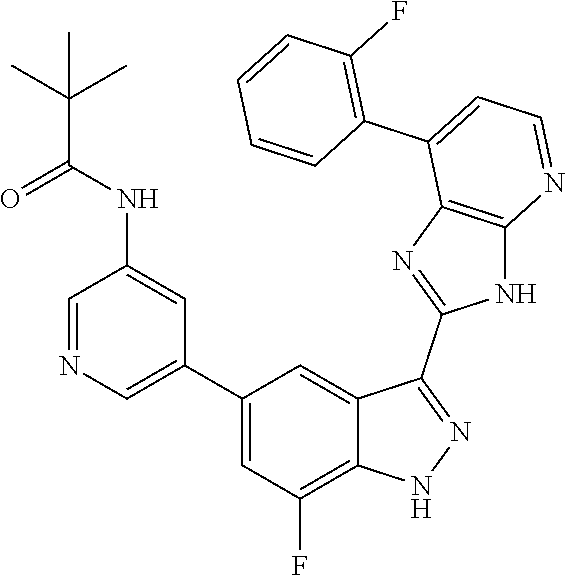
C1=NC=C(C2=CC(F)=C3C(=C2)C(C2=NC4=C(N2)N=CC=C4C2=C(F)C=CC=C2)=NN3)C=C1NC(C(C)(C)C)=O
